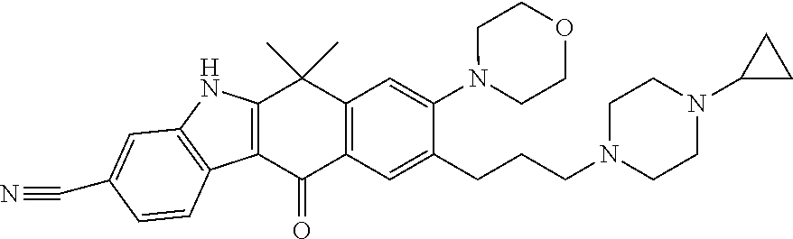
C12=C(C(=O)C3=C(C1(C)C)C=C(N1CCOCC1)C(CCCN1CCN(C4CC4)CC1)=C3)C1=C(N2)C=C(C#N)C=C1
